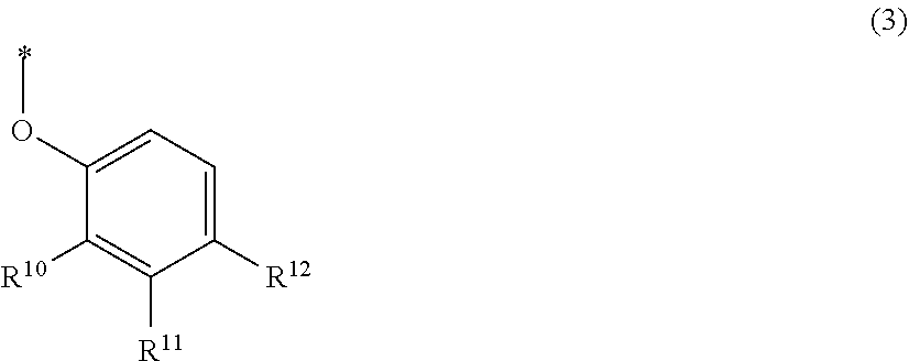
C1(OC)=CC=C([R12])C([R11])=C1[R10]
